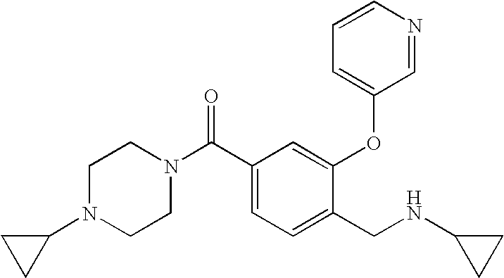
C1(C(N2CCN(C3CC3)CC2)=O)=CC=C(CNC2CC2)C(OC2=CC=CN=C2)=C1
